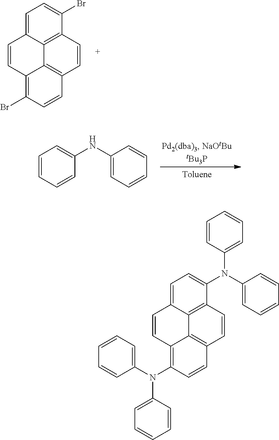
C1=CC2=C(Br)C=CC3=C2C2=C(C(Br)=CC=C12)C=C3.C1=CC=CC(NC2=CC=CC=C2)=C1.C1=CC2=C(N(C3=CC=CC=C3)C3=CC=CC=C3)C=CC3=C2C2=C(C(N(C4=CC=CC=C4)C4=CC=CC=C4)=CC=C12)C=C3
